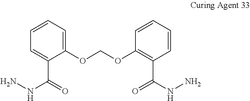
C1=CC=C(C(=O)NN)C(OCOC2=C(C(=O)NN)C=CC=C2)=C1
